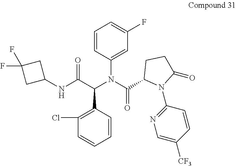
C1(F)=CC=CC(N(C(C2N(C3=NC=C([CF3])C=C3)C(=O)CC2)=O)C(C(NC2CC(F)(F)C2)=O)C2=C(Cl)C=CC=C2)=C1
